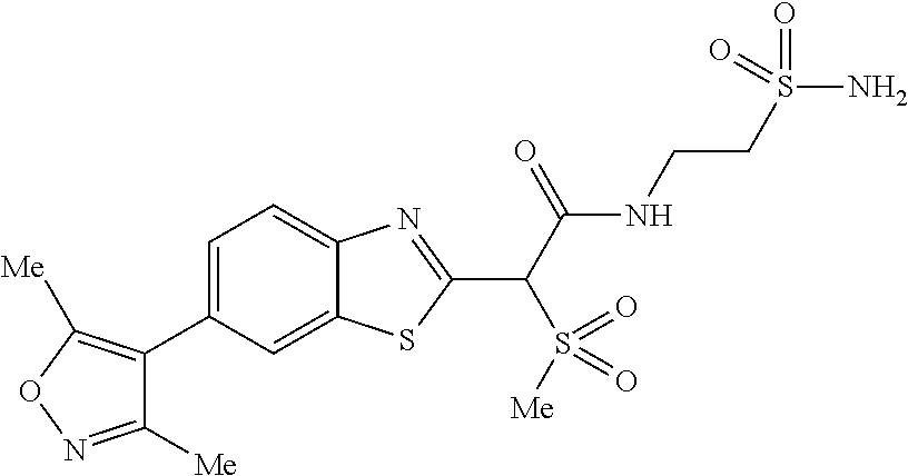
C1(C2=C([Me])ON=C2[Me])=CC=C2C(=C1)SC(C(C(NCCS(N)(=O)=O)=O)S([Me])(=O)=O)=N2
